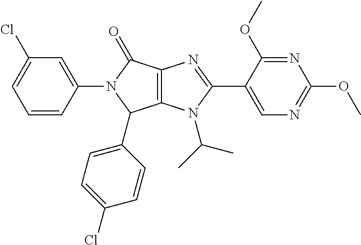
C12=C(N(C(C)C)C(C3=CN=C(OC)N=C3OC)=N1)C(C1=CC=C(Cl)C=C1)N(C1=CC(Cl)=CC=C1)C2=O
